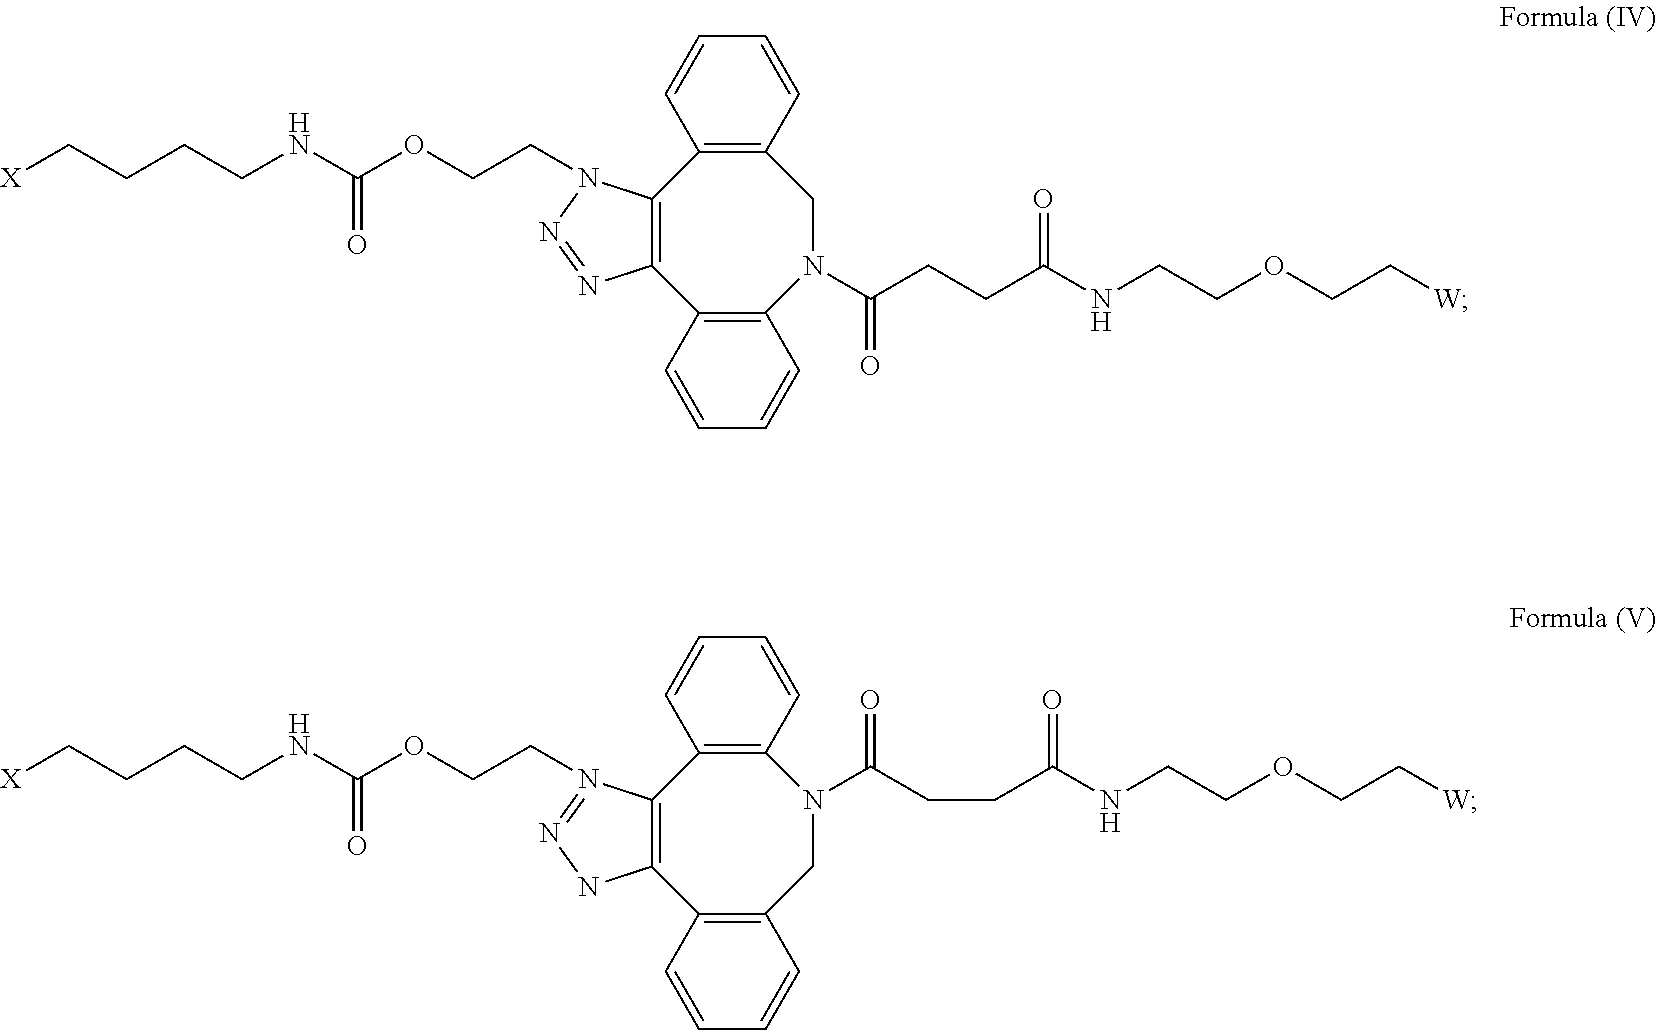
C12=C(N(CCOC(NCCCC[X])=O)N=N1)C1=C(CN(C(CCC(NCCOCC[W])=O)=O)C3=C2C=CC=C3)C=CC=C1.C12=C(N(CCOC(NCCCC[X])=O)=NN1)C1=C(N(C(CCC(NCCOCC[W])=O)=O)CC3=C2C=CC=C3)C=CC=C1
